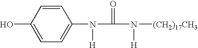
C1=CC(O)=CC=C1N([H])C(=O)N([H])[(CH2)17CH3]
